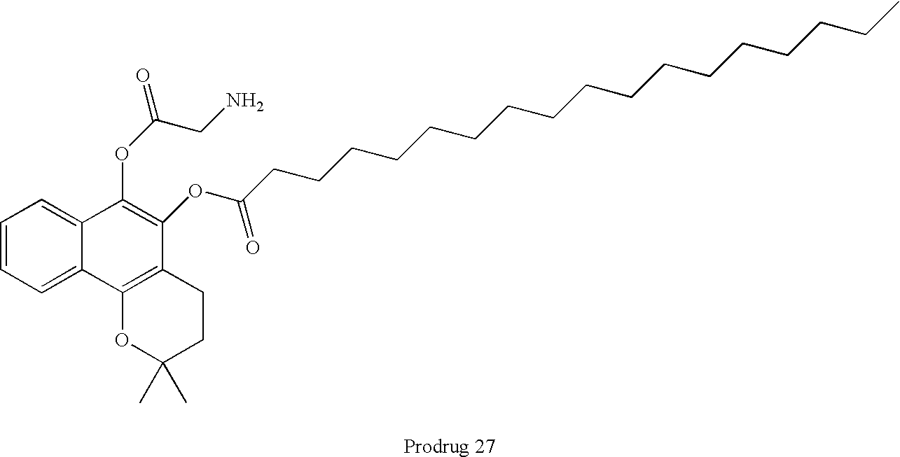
C1=CC=C2C(=C1)C(OC(=O)CN)=C(OC(CCCCCCCCCCCCCCCCC)=O)C1=C2OC(C)(C)CC1
